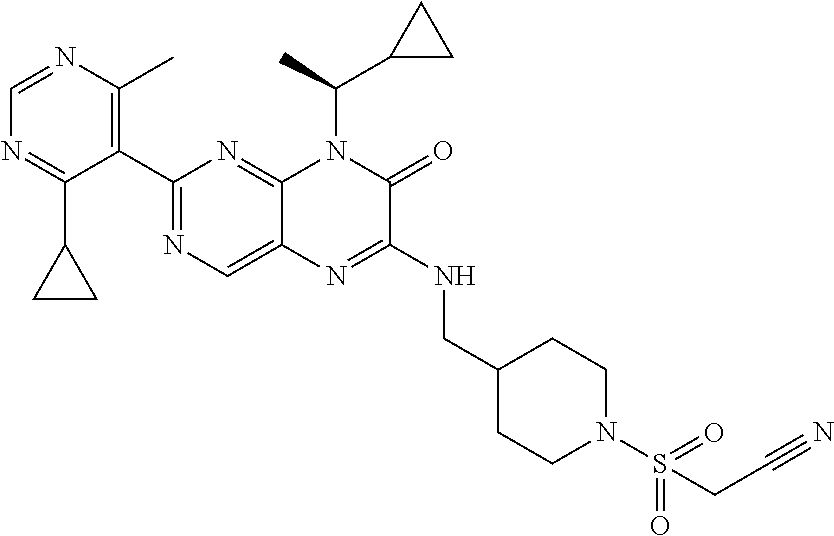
C1(C2=NC=C3C(=N2)N(C(C2CC2)C)C(=O)C(NCC2CCN(S(=O)(=O)CC#N)CC2)=N3)=C(C)N=CN=C1C1CC1
